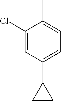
C1(Cl)=CC(C2CC2)=CC=C1C
